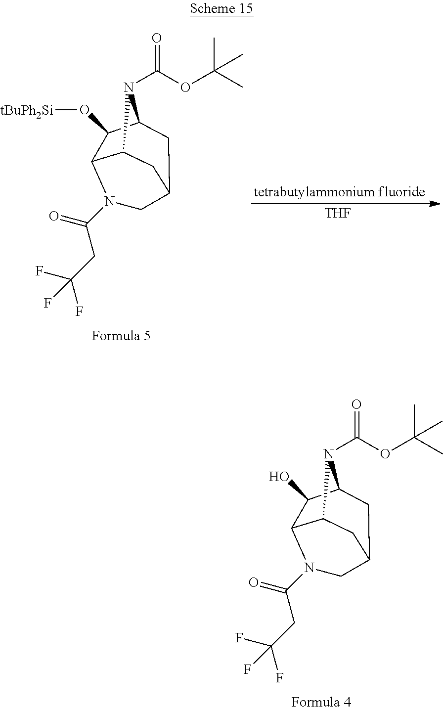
C1(O)C2N(C(=O)CC(F)(F)F)CC3CC1N(C(=O)OC(C)(C)C)C2C3.[tetrabutylammonium fluoride].[THF].C1(O[tBuPh2Si])C2N(C(=O)CC(F)(F)F)CC3CC1N(C(=O)OC(C)(C)C)C2C3
